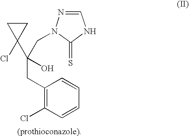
C1CC1(Cl)C(CN1N=CNC1=S)(CC1=C(Cl)C=CC=C1)O
